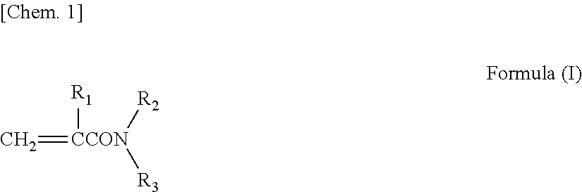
C=[CCON]([R1])([R2])[R3]
